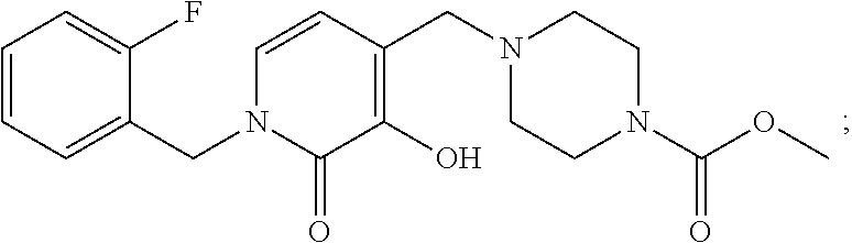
C1=C(CN2C(=O)C(O)=C(CN3CCN(C(OC)=O)CC3)C=C2)C(F)=CC=C1
